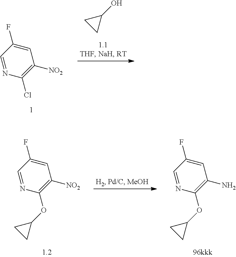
C1=NC(Cl)=C([NO2])C=C1F.C1(O)CC1.C1=NC(OC2CC2)=C([NO2])C=C1F.C1=NC(OC2CC2)=C(N)C=C1F
